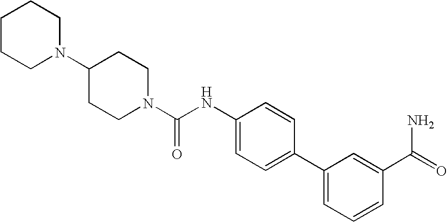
C1CCN(C2CCN(C(NC3=CC=C(C4=CC=CC(C(N)=O)=C4)C=C3)=O)CC2)CC1
